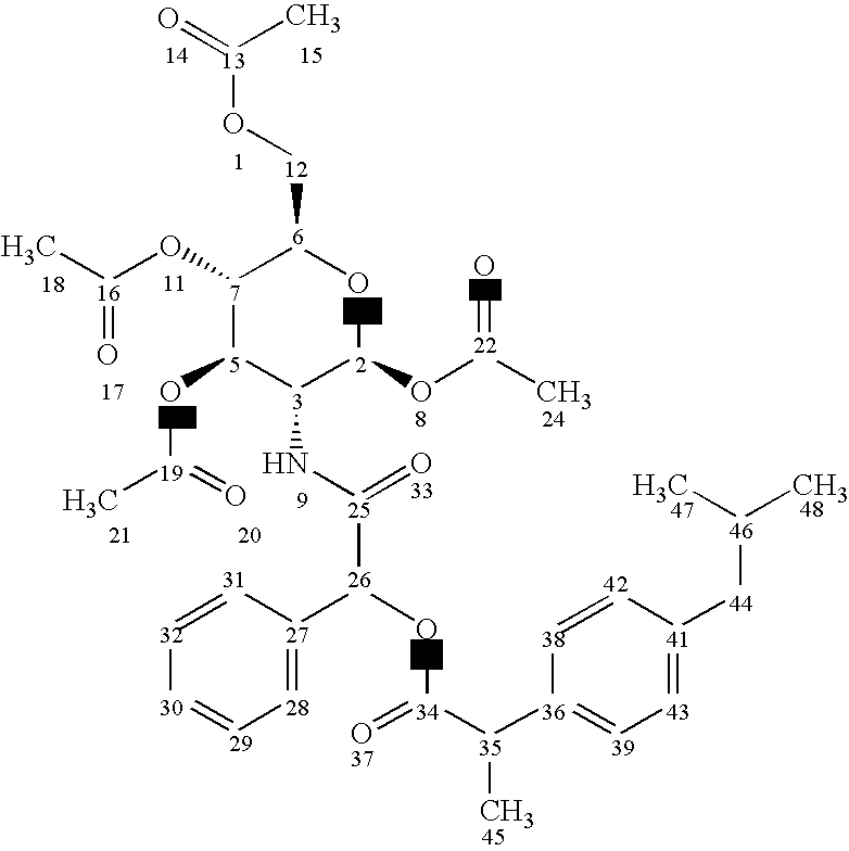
O=[13](C)O[12][6]1[7](O[16](C)=O)[5](O[19](C)=O)[3](N[25](=O)[26](O[34]([35]([36]2=[39][43]=[41]([44][46](C)C)[42]=[38]2)C)=O)[27]2=[28][29]=[30][32]=[31]2)[2](O[22](C)=O)O1
